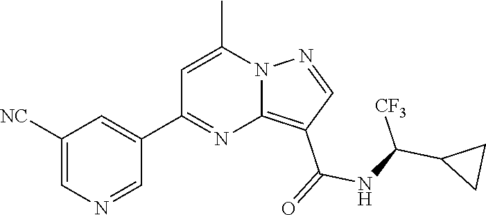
C12=C(C(=O)NC(C3CC3)[CF3])C=NN1C(C)=CC(C1=CC([NC])=CN=C1)=N2
